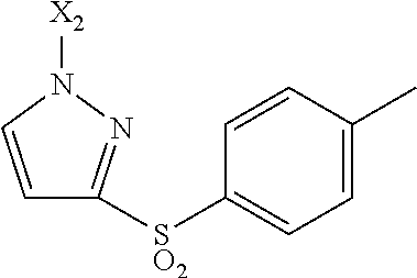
[X2]N1C=CC([SO2]C2=CC=C(C)C=C2)=N1
